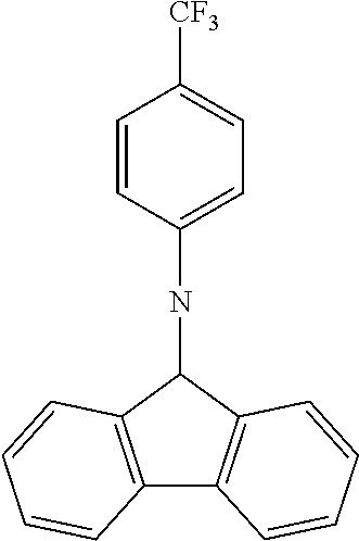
C1=CC(NC2C3=C(C4=C2C=CC=C4)C=CC=C3)=CC=C1[CF3]
